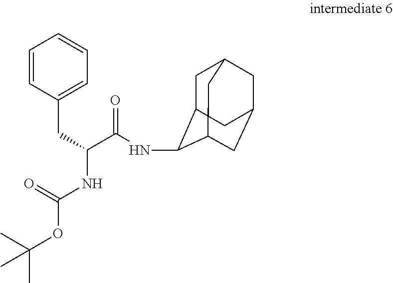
C1C2C(NC(C(CC3=CC=CC=C3)NC(OC(C)(C)C)=O)=O)C3CC(CC1C3)C2
